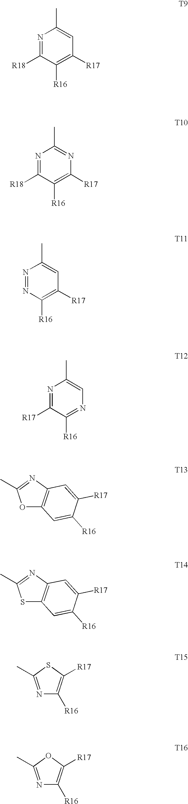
N1=C([R18])C([R16])=C([R17])C=C1C.N1=C([R18])C([R16])=C([R17])N=C1C.N1=NC([R16])=C([R17])C=C1C.N1=C([R17])C([R16])=NC=C1C.O1C2=C(N=C1C)C=C([R17])C([R16])=C2.S1C2=C(N=C1C)C=C([R17])C([R16])=C2.N1=C(C)SC([R17])=C1[R16].N1=C(C)OC([R17])=C1[R16]
